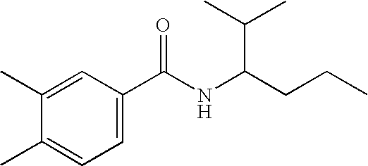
C1(C)=CC(C(NC(CCC)C(C)C)=O)=CC=C1C
